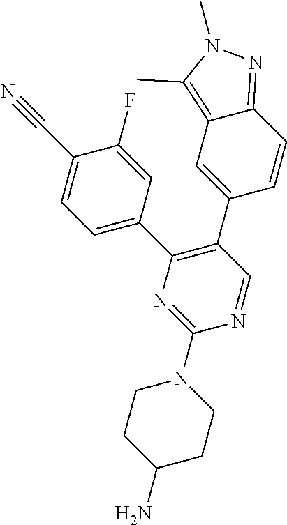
C1(N2CCC(N)CC2)=NC(C2=CC=C(C#N)C(F)=C2)=C(C2=CC3=C(C)N(C)N=C3C=C2)C=N1
